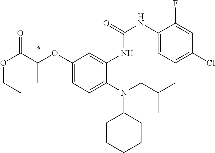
O(C(C(OC1=CC=C(N(CC(C)C)C2CCCCC2)C(NC(NC2=CC=C(Cl)C=C2F)=O)=C1)C)=O)CC
